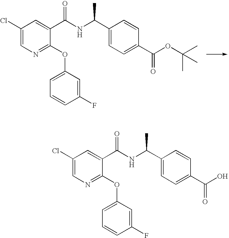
C1(Cl)=CN=C(OC2=CC=CC(F)=C2)C(C(NC(C2=CC=C(C(OC(C)(C)C)=O)C=C2)C)=O)=C1.C1(Cl)=CN=C(OC2=CC=CC(F)=C2)C(C(NC(C2=CC=C(C(O)=O)C=C2)C)=O)=C1
